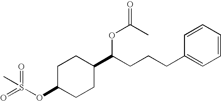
O(C1CCC(C(CCCC2=CC=CC=C2)OC(=O)C)CC1)S(=O)(=O)C
